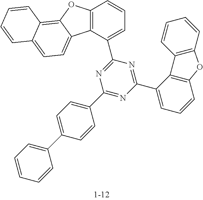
C1(C2=CC=CC3=C2C2=C(C=CC=C2)O3)=NC(C2=CC=CC3=C2C2=CC=C4C(=C2O3)C=CC=C4)=NC(C2=CC=C(C3=CC=CC=C3)C=C2)=N1
